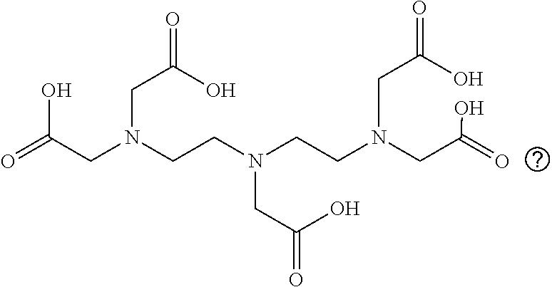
OC(CN(CCN(CCN(CC(O)=O)CC(O)=O)CC(=O)O)CC(=O)O)=O
